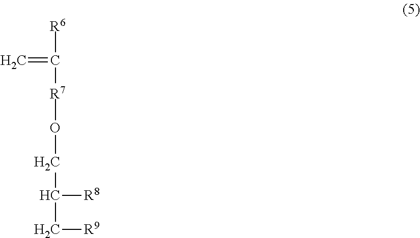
C=C([R7]OCC([R8])C[R9])[R6]
